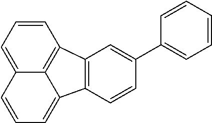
C12=CC=CC3=C1C(=CC=C2)C1=C3C=C(C2=CC=CC=C2)C=C1
